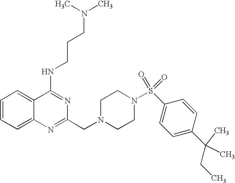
C1=CC=C2C(=C1)C(NCCCN(C)C)=NC(CN1CCN(S(=O)(=O)C3=CC=C(C(CC)(C)C)C=C3)CC1)=N2
